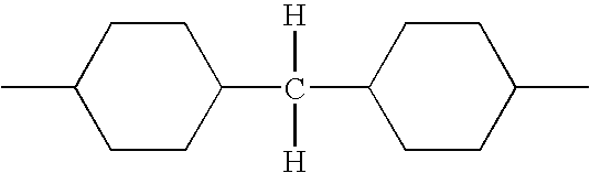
C1(C)CCC(C(C2CCC(C)CC2)([H])[H])CC1
